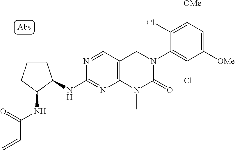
C1(NC2CCCC2NC(=O)C=C)=NC2=C(C=N1)CN(C1=C(Cl)C([OMe])=CC([OMe])=C1Cl)C(=O)N2C
